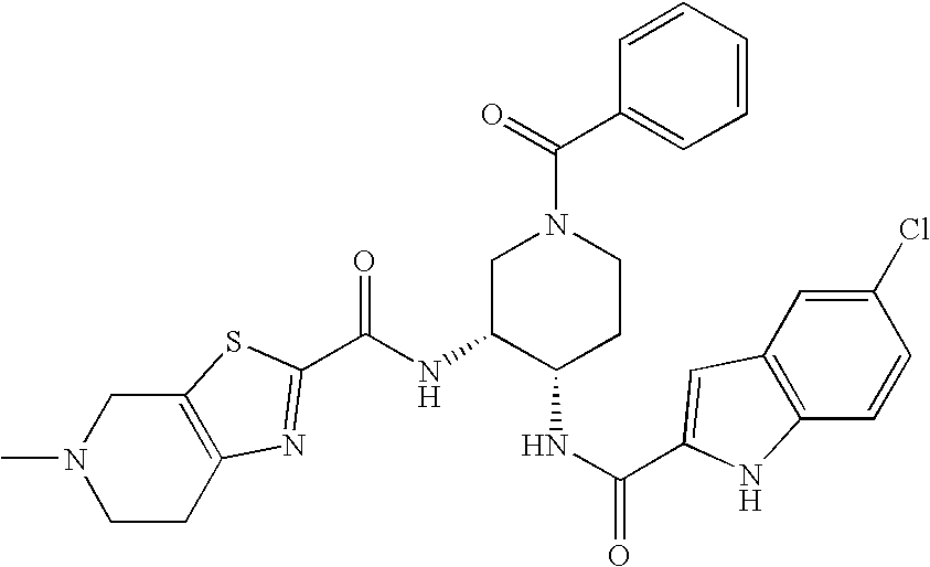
C12=C(CCN(C)C1)N=C(C(NC1C(NC(=O)C3=CC4=C(C=CC(Cl)=C4)N3)CCN(C(=O)C3=CC=CC=C3)C1)=O)S2
